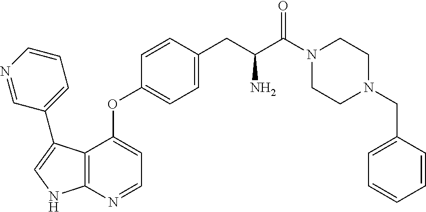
C12=C(N=CC=C1OC1=CC=C(CC(C(=O)N3CCN(CC4=CC=CC=C4)CC3)N)C=C1)NC=C2C1=CC=CN=C1
